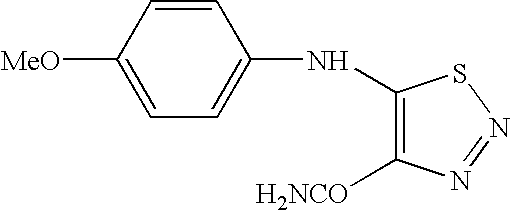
C1([MeO])=CC=C(NC2=C([H2NCO])N=NS2)C=C1
